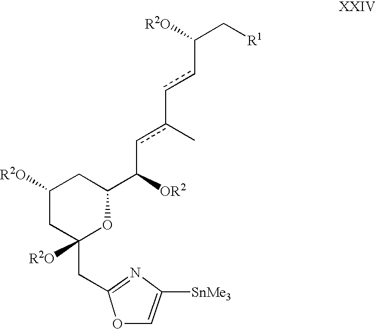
C1([R2O])CC(CC2=NC([SnMe3])=CO2)([R2O])OC(C([OR2])cc(C)-ccC(C[R1])[R2O])C1
